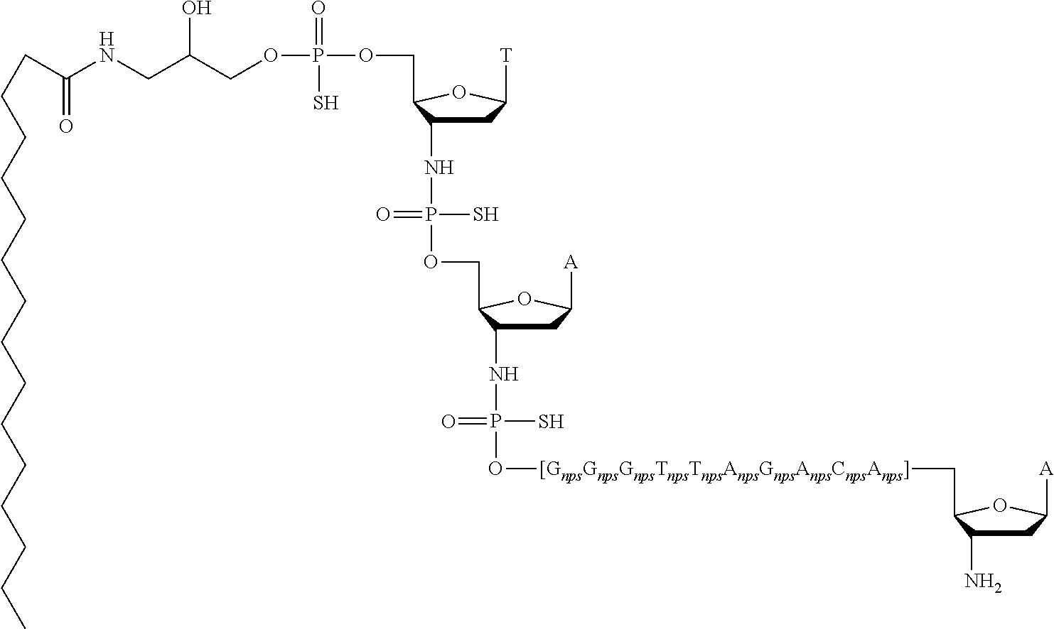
C(C(NCC(COP(OCC1C(NP(OCC2C(NP(O[[GnpsGnpsGnpsTnpsTnpsAnpsGnpsAnpsCnpsAnps]]CC3C(N)CC([A])O3)(=O)S)CC([A])O2)(=O)S)CC([T])O1)(=O)S)O)=O)CCCCCCCCCCCCCC
